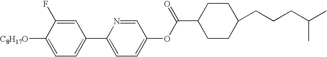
[C8H17O]C1=CC=C(C2=CC=C(OC(C3CCC(CCCC(C)C)CC3)=O)C=N2)C=C1F
